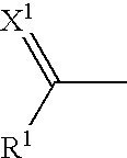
CC([R1])=[X1]
